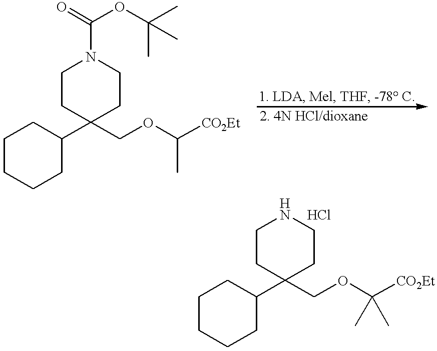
C1CCCC(C2(COC(C)[CO2Et])CCN(C(=O)OC(C)(C)C)CC2)C1.C1CCCC(C2(COC([CO2Et])(C)C)CCNCC2)C1
